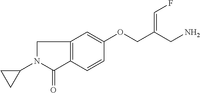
C1N(C2CC2)C(=O)C2=C1C=C(OCC(CN)=CF)C=C2
